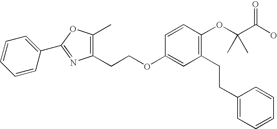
O(C(C(O)=O)(C)C)C1=C(CCC2=CC=CC=C2)C=C(OCCC2=C(C)OC(C3=CC=CC=C3)=N2)C=C1
